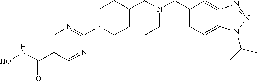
C1=C(C(NO)=O)C=NC(N2CCC(CN(CC3=CC=C4C(=C3)N=NN4C(C)C)CC)CC2)=N1
